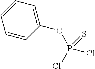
C1(OP(=S)(Cl)Cl)=CC=CC=C1
